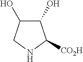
C1(O)C(O)CNC1[CO2H]
